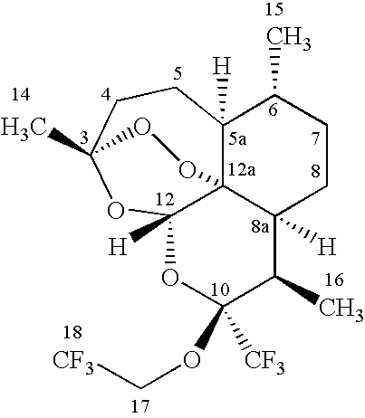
C12([H])C34C([H])(CCC1C)C(C)C(OC[CF3])([CF3])OC3([H])OC(C)(CC2)OO4
